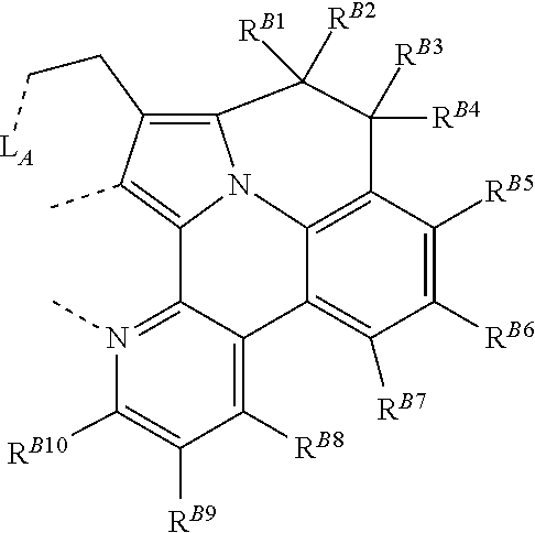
N12C3=C(CC[LA])C(C)=C1C1=N(C)C([RB10])=C([RB9])C([RB8])=C1C1=C([RB7])C([RB6])=C([RB5])C(=C21)C([RB4])([RB3])C3([RB2])[RB1]
